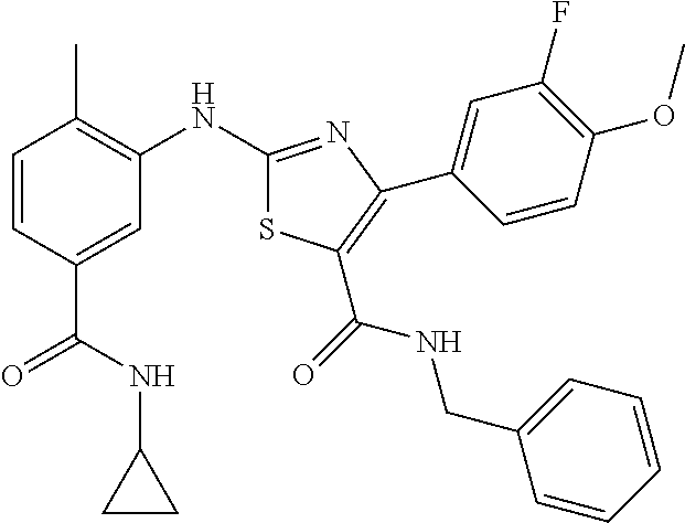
C1=CC(C(NC2CC2)=O)=CC(NC2=NC(C3=CC(F)=C(OC)C=C3)=C(C(=O)NCC3=CC=CC=C3)S2)=C1C
